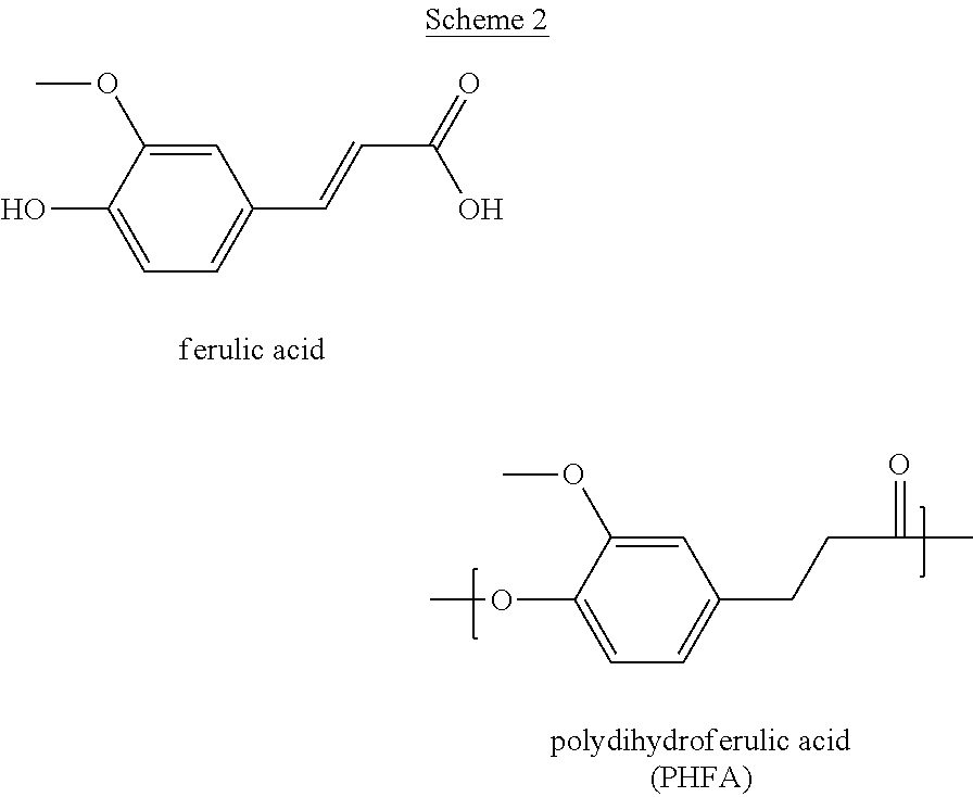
C1=C(OC)C(O)=CC=C1C=CC(=O)O.C1=C(OC)C(OC)=CC=C1CCC(=O)C
